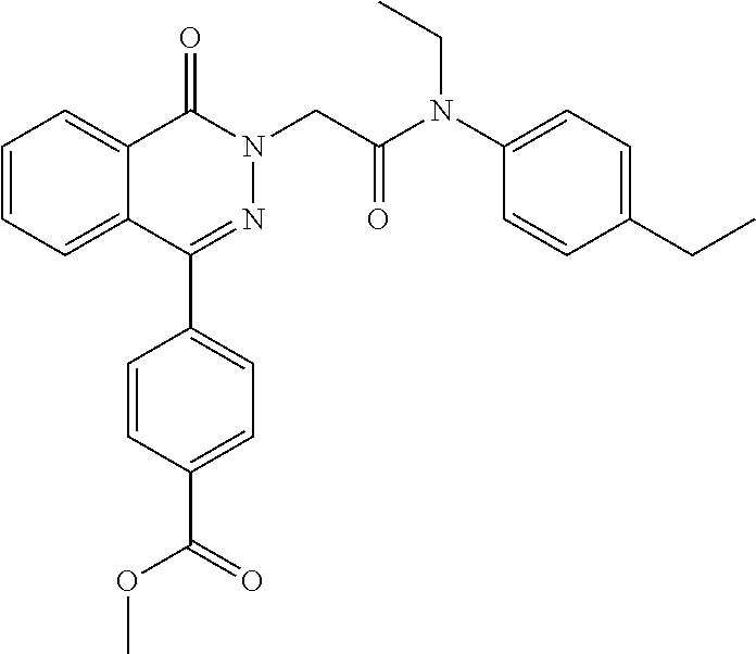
C1=CC=C2C(=C1)C(=O)N(CC(=O)N(C1=CC=C(CC)C=C1)CC)N=C2C1=CC=C(C(=O)OC)C=C1
